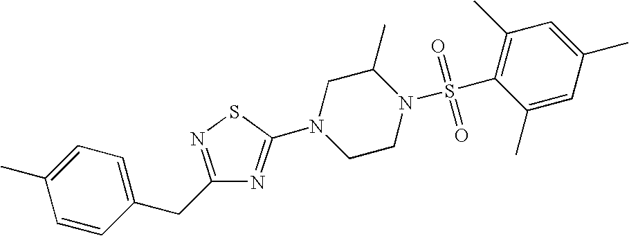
C1=CC(CC2=NSC(N3CCN(S(C4=C(C)C=C(C)C=C4C)(=O)=O)C(C)C3)=N2)=CC=C1C
